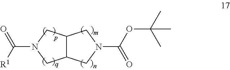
C(N1CC2C(C1)CN(C(=O)OC(C)(C)C)C2)(=O)[R1]
